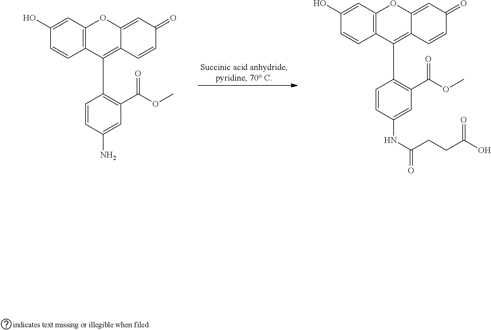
C1=C(O)C=CC2=C1OC1=CC(=O)C=CC1=C2C1=C(C(OC)=O)C=C(N)C=C1.C1=C(O)C=CC2=C1OC1=CC(=O)C=CC1=C2C1=C(C(OC)=O)C=C(NC(CCC(O)=O)=O)C=C1
